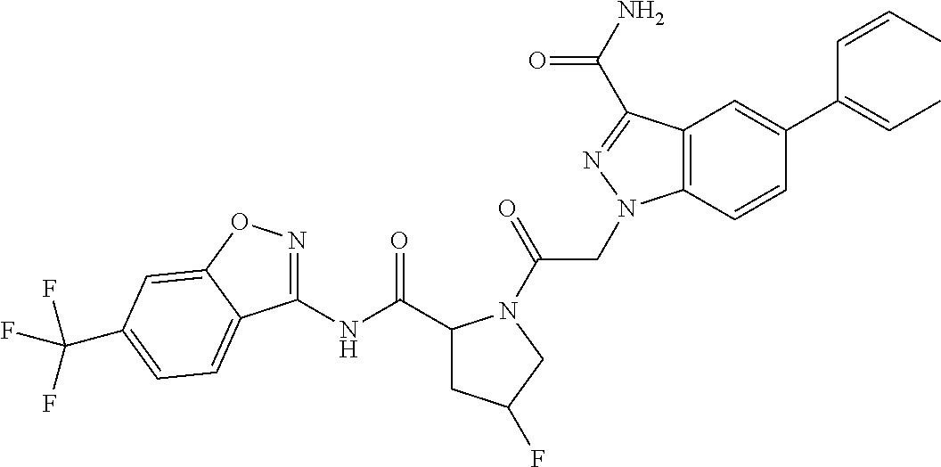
C12=C(C(C(N)=O)=NN1CC(N1C(C(NC3=NOC4=CC(C(F)(F)F)=CC=C34)=O)CC(F)C1)=O)C=C(C(=CC)C=CC)C=C2
